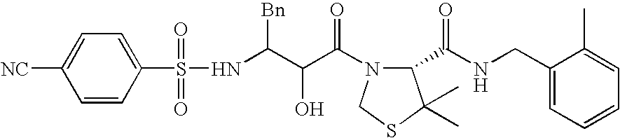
N(C(C(C(=O)N1C(C(NCC2=CC=CC=C2C)=O)C(C)(C)SC1)O)[Bn])S(=O)(=O)C1=CC=C([NC])C=C1
